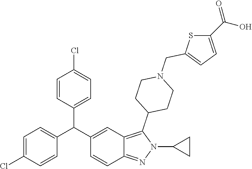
C1=C(Cl)C=CC(C(C2=CC3=C(C4CCN(CC5=CC=C(C(O)=O)S5)CC4)N(C4CC4)N=C3C=C2)C2=CC=C(Cl)C=C2)=C1
